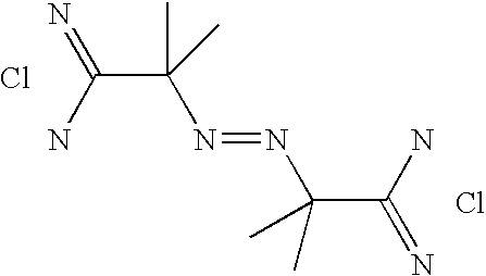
NC(=N)C(N=NC(C(=N)N)(C)C)(C)C.Cl.Cl
